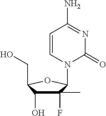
C1(F)(C)C(O)C(CO)OC1N1C=CC(N)=NC1=O
